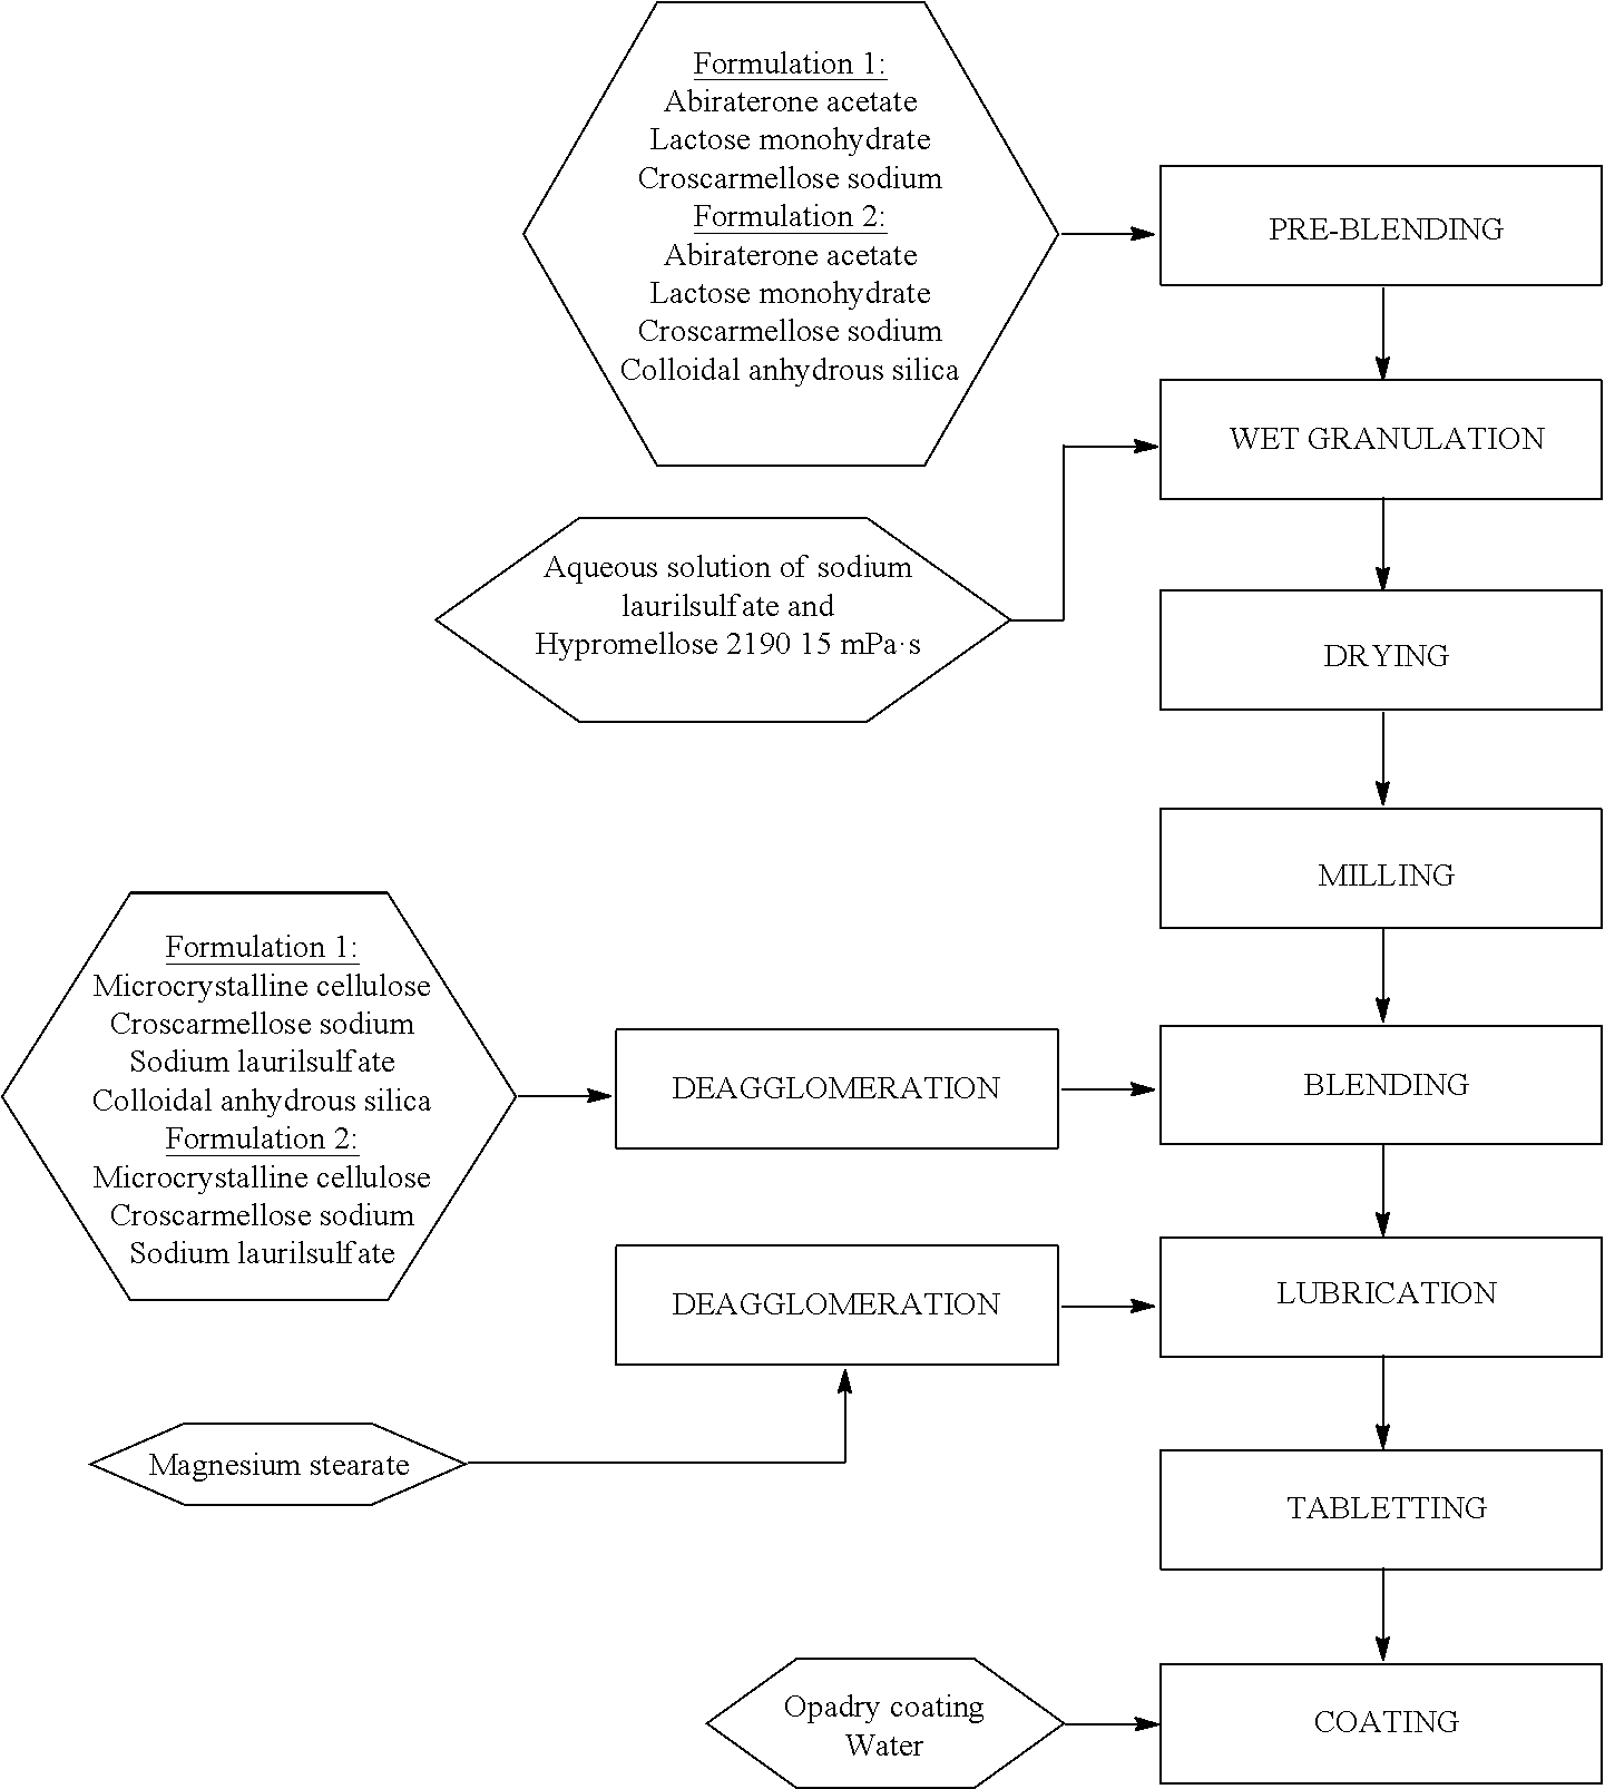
C1CCCCC1.C1CCCCC1.C1CCCCC1.C1CCCCC1.C1CCCCC1
